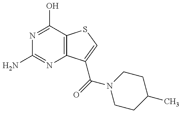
NC1=NC2=C(C(O)=N1)SC=C2C(=O)N1CCC(C)CC1
